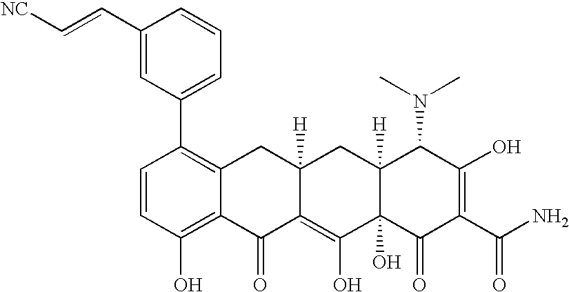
C1=CC(O)=C2C(=C1C1=CC=CC(C=C[NC])=C1)CC1([H])C(=C(O)C3(O)C([H])(C1)C(N(C)C)C(O)=C(C(N)=O)C3=O)C2=O
